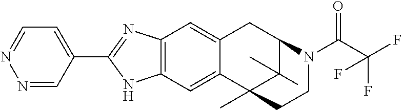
N1=CC(C2=NC3=C(N2)C=C2C(=C3)CC3C(C)(C)C2(C)CCN3C(=O)C(F)(F)F)=CC=N1
